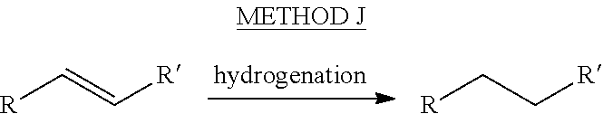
[R]C=C[R].[R]CC[R]
